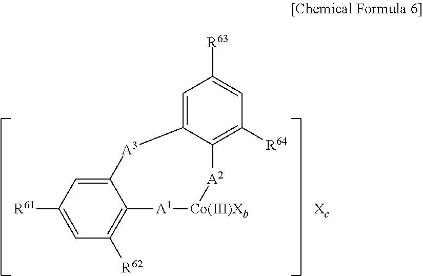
C12=CC([R61])=CC([R62])=C1[A1][Co(III)Xb][A2]C1=C([R64])C=C([R63])C=C1[A3]2.[Xc]
